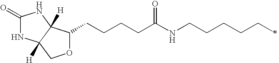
C1(=O)NC2([H])C([H])(N1)C(CCCCC(NCCCCCC)=O)OC2
